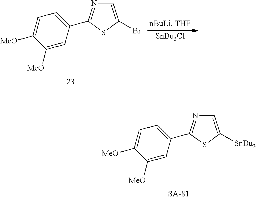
C1=C([SnBu3])SC(C2=CC=C([MeO])C([MeO])=C2)=N1.C1=C(Br)SC(C2=CC=C([MeO])C([MeO])=C2)=N1.[SnBu3Cl]
